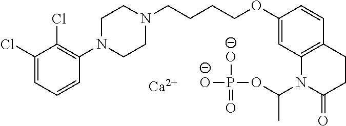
[Ca].C1(Cl)=CC=CC(N2CCN(CCCCOC3=CC4=C(C=C3)CCC(=O)N4C(OP([O-])(=O)[O-])C)CC2)=C1Cl
